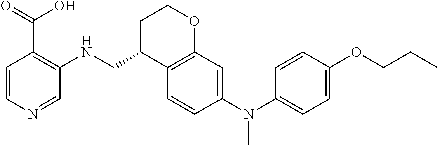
C1=CC(N(C2=CC=C(OCCC)C=C2)C)=CC2=C1C(CNC1=C(C(=O)O)C=CN=C1)CCO2
